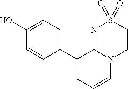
C1(O)=CC=C(C2=CC=CN3C2=NS(=O)(=O)CC3)C=C1
